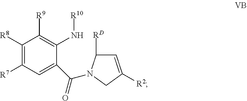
C1([R8])=C([R7])C=C(C(=O)N2C([RD])C=C([R2])C2)C(N[R10])=C1[R9]
